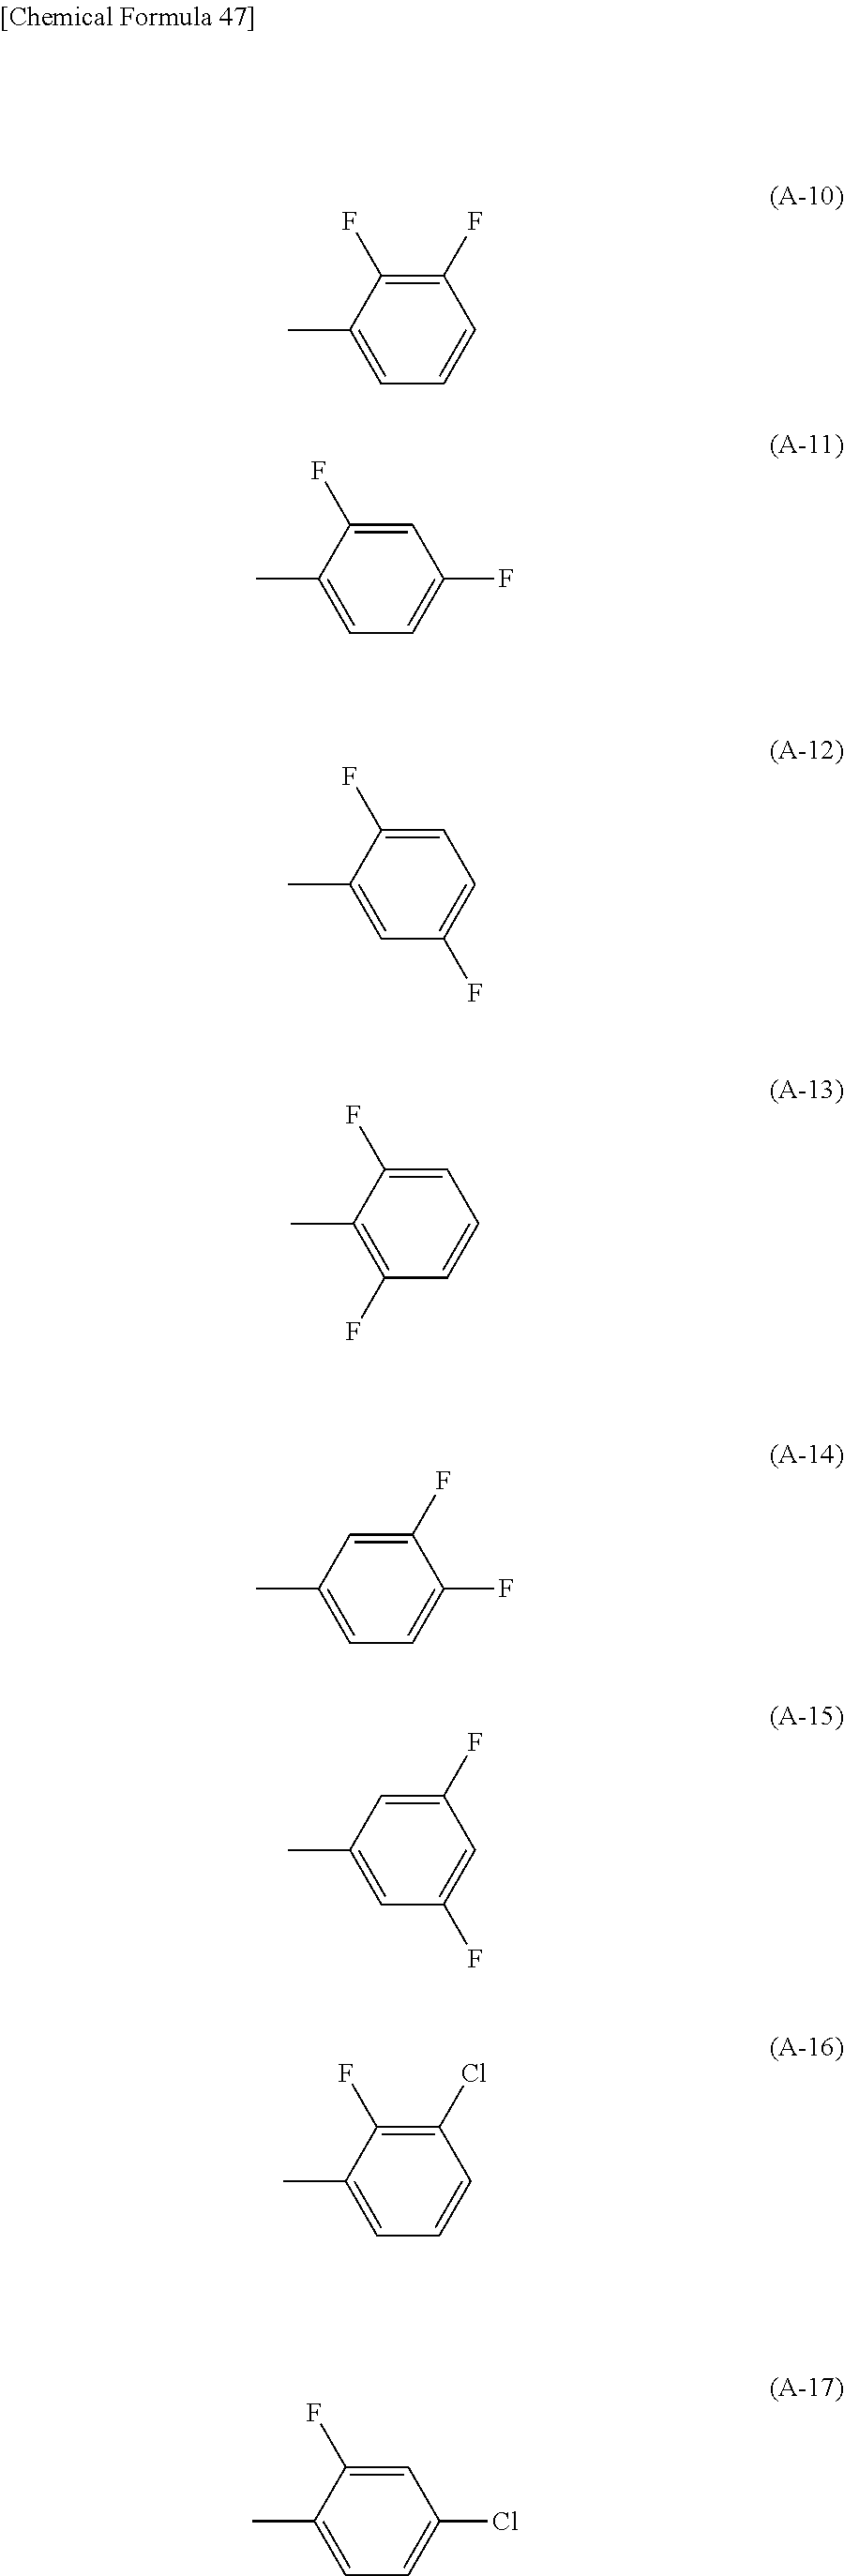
C1(F)=C(F)C(C)=CC=C1.C1=C(F)C(C)=CC=C1F.C1=C(F)C(C)=CC(F)=C1.C1=C(F)C(C)=C(F)C=C1.C1(F)=CC(C)=CC=C1F.C1(F)=CC(C)=CC(F)=C1.C1(Cl)=C(F)C(C)=CC=C1.C1=C(F)C(C)=CC=C1Cl
